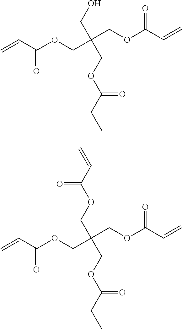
C=CC(OCC(COC(C=C)=O)(CO)COC(CC)=O)=O.C=CC(OCC(COC(C=C)=O)(COC(C=C)=O)COC(CC)=O)=O
